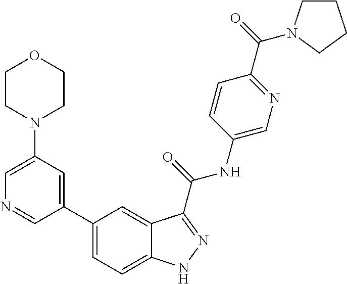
C1(N2CCOCC2)=CN=CC(C2=CC=C3C(=C2)C(C(NC2=CN=C(C(=O)N4CCCC4)C=C2)=O)=NN3)=C1
